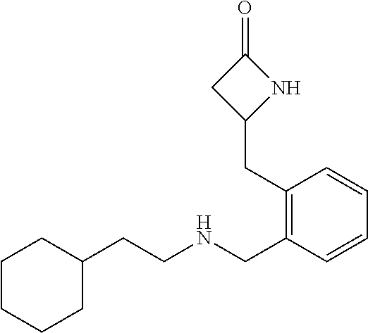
C1=CC=CC(CNCCC2CCCCC2)=C1CC1NC(=O)C1
